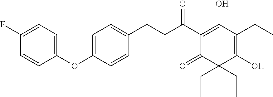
C(C(C1=C(O)C(CC)=C(O)C(CC)(CC)C1=O)=O)CC1=CC=C(OC2=CC=C(F)C=C2)C=C1
